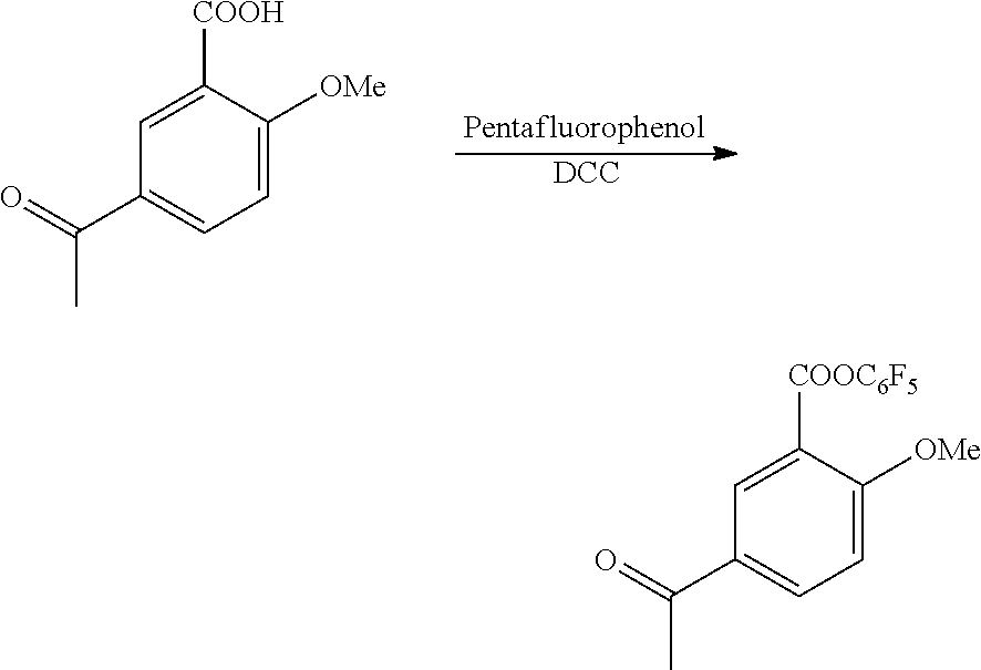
C1=C([OMe])C([COOH])=CC(C(=O)C)=C1.[DCC].[Pentafluorophenol].C1=C([OMe])C([COOC6F5])=CC(C(=O)C)=C1
